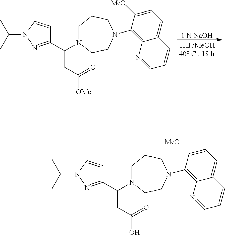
[1 N NaOH].C1N(C(C2=NN(C(C)C)C=C2)CC(=O)[OMe])CCN(C2=C3C(=CC=C2[MeO])C=CC=N3)CC1.C1N(C(C2=NN(C(C)C)C=C2)CC(=O)O)CCN(C2=C3C(=CC=C2[MeO])C=CC=N3)CC1
